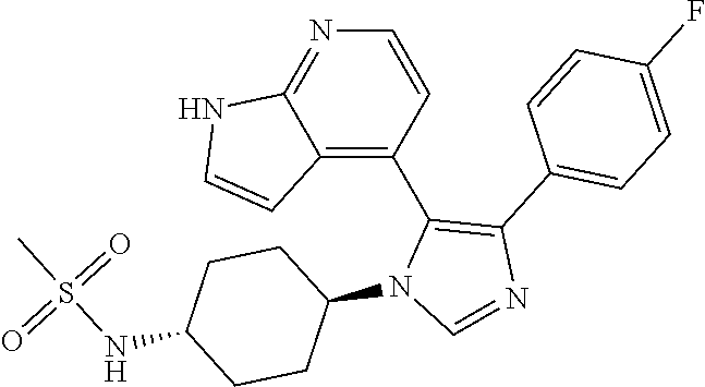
C1=CC(C2=C(C3=CC=C(F)C=C3)N=CN2C2CCC(NS(C)(=O)=O)CC2)=C2C(=N1)NC=C2
